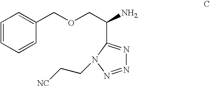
C1=CC=CC(COCC([NH2])C2=NN=NN2CC[NC])=C1
